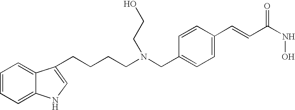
C(CN(CC1=CC=C(C=CC(NO)=O)C=C1)CCO)CCC1=CNC2=CC=CC=C21
